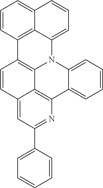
C1=CC=C2C3=C(C4=C5N2C2=CC=CC=C2C2=C5C(=CC(C5=CC=CC=C5)=N2)C=C4)C=CC=C13
